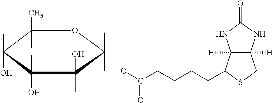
C(CCCCC1C2([H])C([H])(CS1)NC(=O)N2)(=O)OCC1(C)C(O)(C)C(O)(C)C(C)(O)C(C)(C)O1
